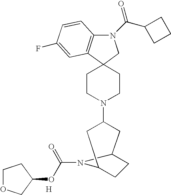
N1(C(C2CCC2)=O)C2=C(C3(C1)CCN(C1CC4CCC(C1)N4C(=O)OC1CCOC1)CC3)C=C(F)C=C2.[H]
